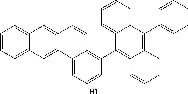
C1=CC=C2C(=C1)C=C1C(=C2)C2=CC=CC(C3=C4C(=C(C5=CC=CC=C5)C5=CC=CC=C35)C=CC=C4)=C2C=C1.[H1]
